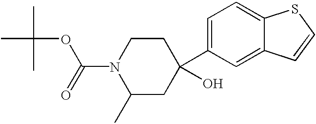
C1(C)CC(O)(C2=CC=C3C(=C2)C=CS3)CCN1C(OC(C)(C)C)=O
